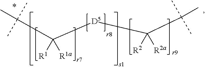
C(C([R1])([D5]C([R2])(C(C)(C)C)[R2a])[R1a])(C)(C)C
